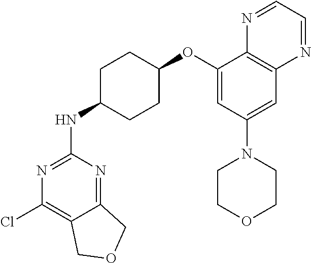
C12=NC(NC3CCC(OC4=CC(N5CCOCC5)=CC5=C4N=CC=N5)CC3)=NC(Cl)=C1COC2
